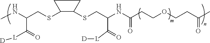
N(C(CCOCCC(C)=O)=O)C(CSC1C(SCC(NC)C(=O)[L][D])CC1)C(=O)[L][D]
